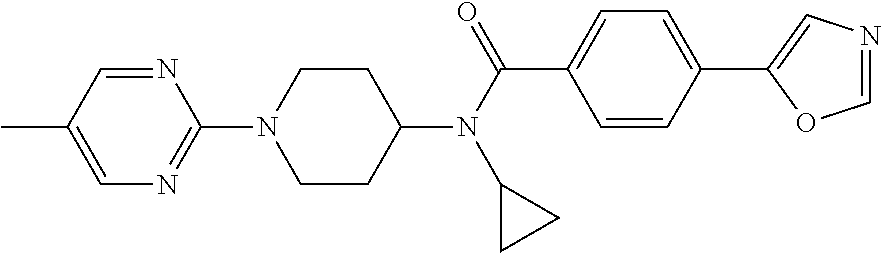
C1CC(N(C(C2=CC=C(C3=CN=CO3)C=C2)=O)C2CC2)CCN1C1=NC=C(C)C=N1
